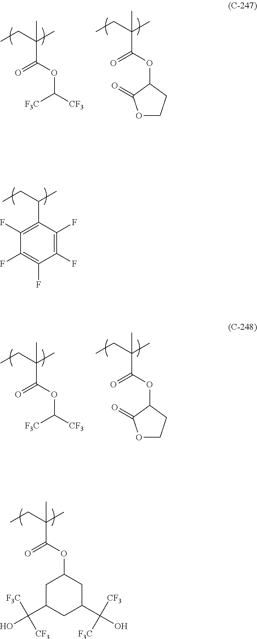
C(C(OC([CF3])[F3C])=O)(CC)(C)C.C(C(OC1C(=O)OCC1)=O)(CC)(C)C.C(C(OC([CF3])[F3C])=O)(CC)(C)C.C(C(OC1C(=O)OCC1)=O)(CC)(C)C.C(C(OC1CC(C(O)([F3C])[CF3])CC(C(O)([CF3])[F3C])C1)=O)(CC)(C)C.C(C1=C(F)C(F)=C(F)C(F)=C1F)(CC)C
